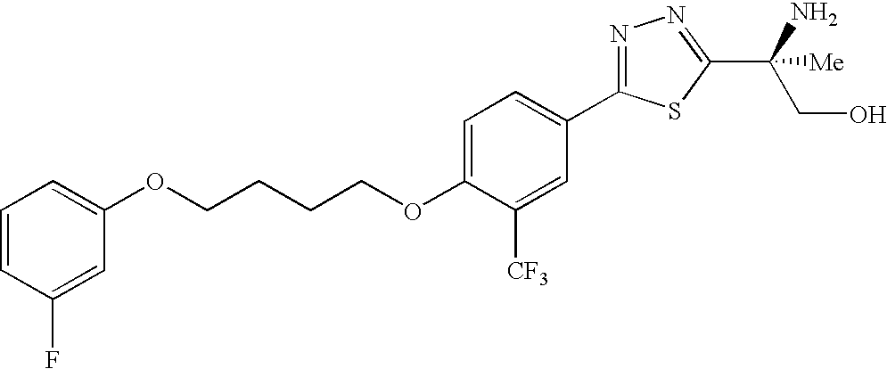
C(CCCOC1=CC=C(C2=NN=C(C(CO)([Me])N)S2)C=C1[CF3])OC1=CC=CC(F)=C1
